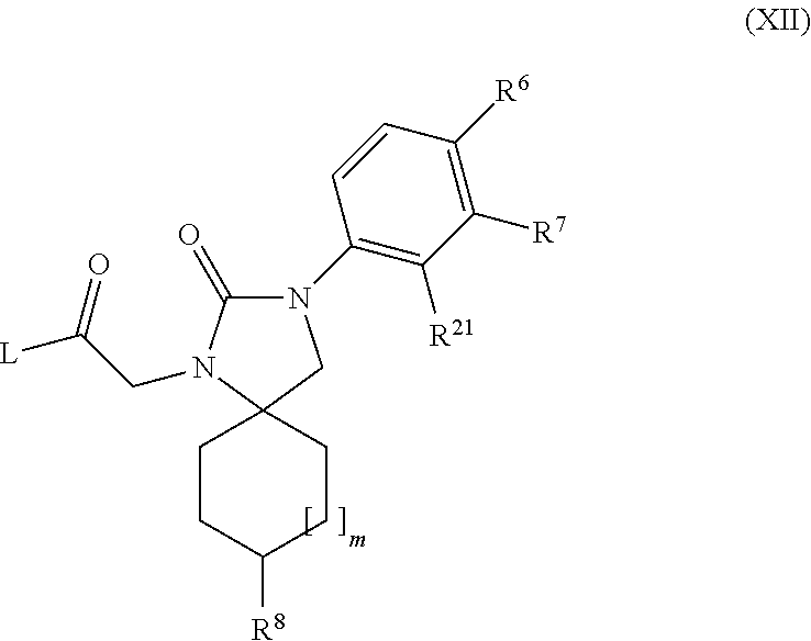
C1=CC(N2C(=O)N(CC([L])=O)C3(C2)CCC([R8])CC3)=C([R21])C([R7])=C1[R6]
